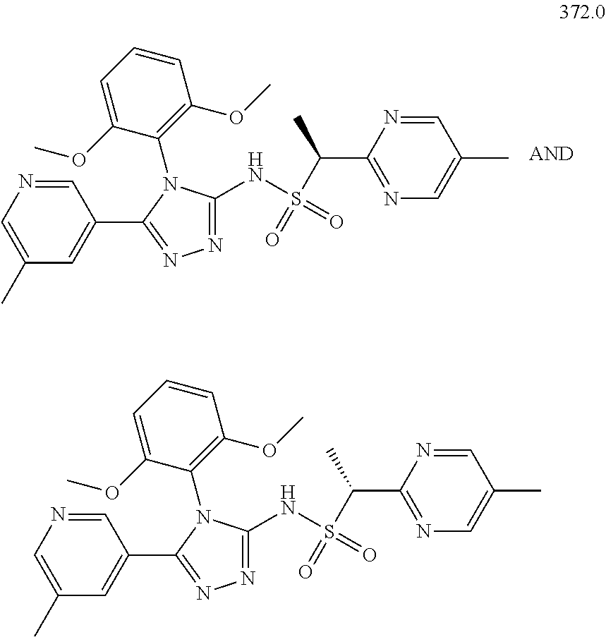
C1(NS(=O)(C(C)C2=NC=C(C)C=N2)=O)=NN=C(C2=CC(C)=CN=C2)N1C1=C(OC)C=CC=C1OC.C1(NS(=O)(C(C)C2=NC=C(C)C=N2)=O)=NN=C(C2=CC(C)=CN=C2)N1C1=C(OC)C=CC=C1OC
